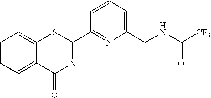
C1=CC=C(CNC([CF3])=O)N=C1C1=NC(=O)C2=CC=CC=C2S1
